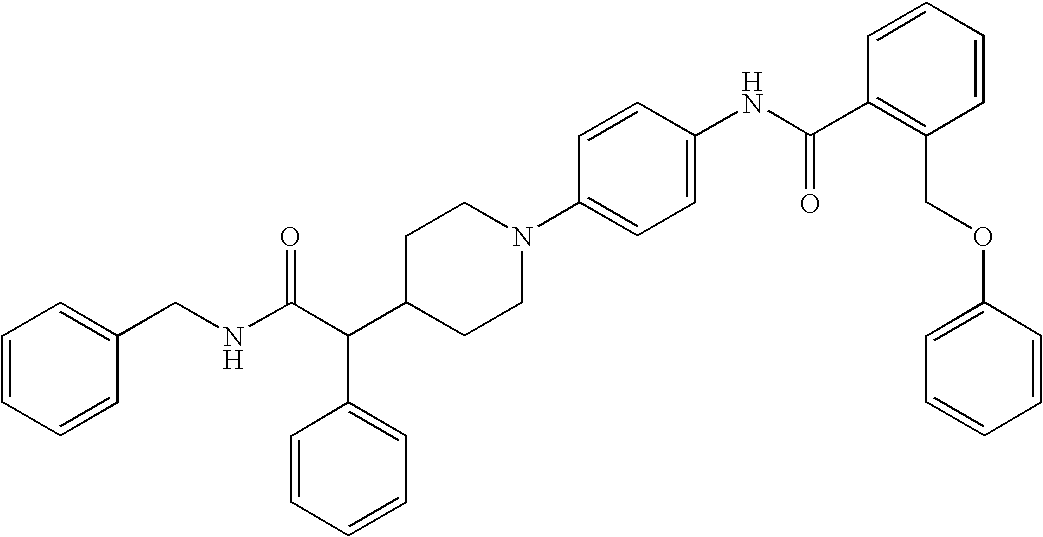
C1(CNC(C(C2CCN(C3=CC=C(NC(C4=C(COC5=CC=CC=C5)C=CC=C4)=O)C=C3)CC2)C2=CC=CC=C2)=O)=CC=CC=C1
